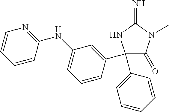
C1(C2=CC=CC=C2)(C2=CC(NC3=NC=CC=C3)=CC=C2)C(=O)N(C)C(=N)N1
